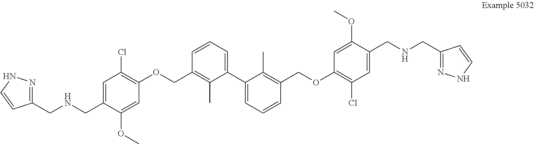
C1=CC=C(C2=CC=CC(COC3=C(Cl)C=C(CNCC4=NNC=C4)C(OC)=C3)=C2C)C(C)=C1COC1=C(Cl)C=C(CNCC2=NNC=C2)C(OC)=C1
